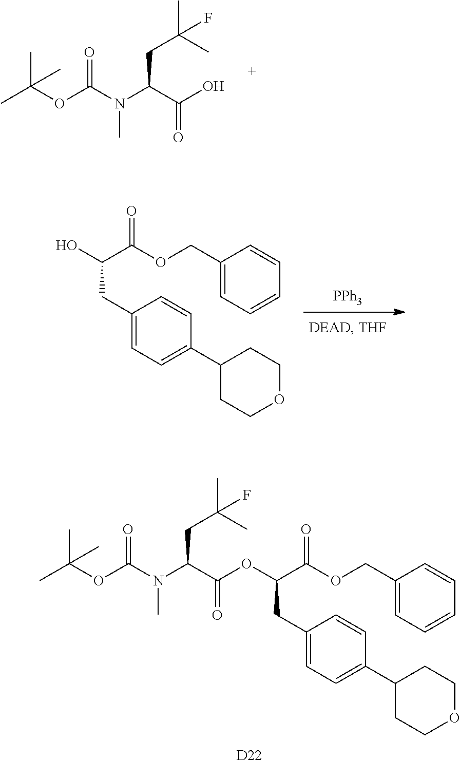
C(OC(C)(C)C)(=O)N(C(C(OC(C(OCC1=CC=CC=C1)=O)CC1=CC=C(C2CCOCC2)C=C1)=O)CC(C)(C)F)C.[D22].C(OC(C)(C)C)(=O)N(C(C(O)=O)CC(C)(C)F)C.C1(COC(C(O)CC2=CC=C(C3CCOCC3)C=C2)=O)=CC=CC=C1.[PPh3]
